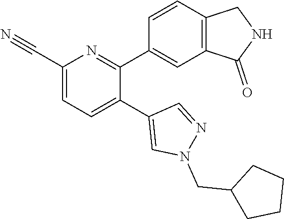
C1(C#N)=CC=C(C2=CN(CC3CCCC3)N=C2)C(C2=CC3=C(C=C2)CNC3=O)=N1
